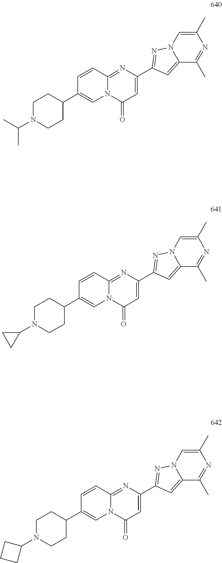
C1(C2=NN3C(=C2)C(C)=NC(C)=C3)=CC(=O)N2C(=N1)C=CC(C1CCN(C(C)C)CC1)=C2.C1(C2=NN3C(=C2)C(C)=NC(C)=C3)=CC(=O)N2C(=N1)C=CC(C1CCN(C3CC3)CC1)=C2.C1(C2=NN3C(=C2)C(C)=NC(C)=C3)=CC(=O)N2C(=N1)C=CC(C1CCN(C3CCC3)CC1)=C2
